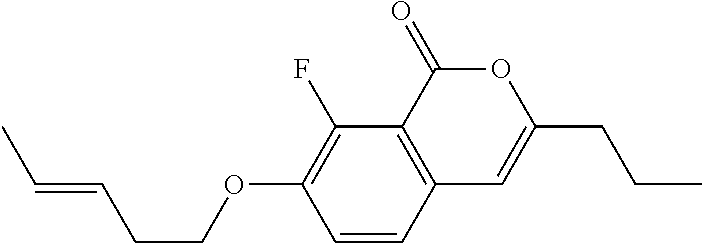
C1=CC2=C(C(F)=C1OCCC=CC)C(=O)OC(CCC)=C2
